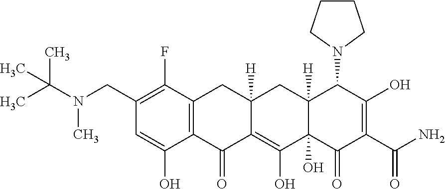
C12=C(CC3([H])C(=C(O)C4(O)C([H])(C3)C(N3CCCC3)C(O)=C(C(N)=O)C4=O)C1=O)C(F)=C(CN(C(C)(C)C)C)C=C2O
